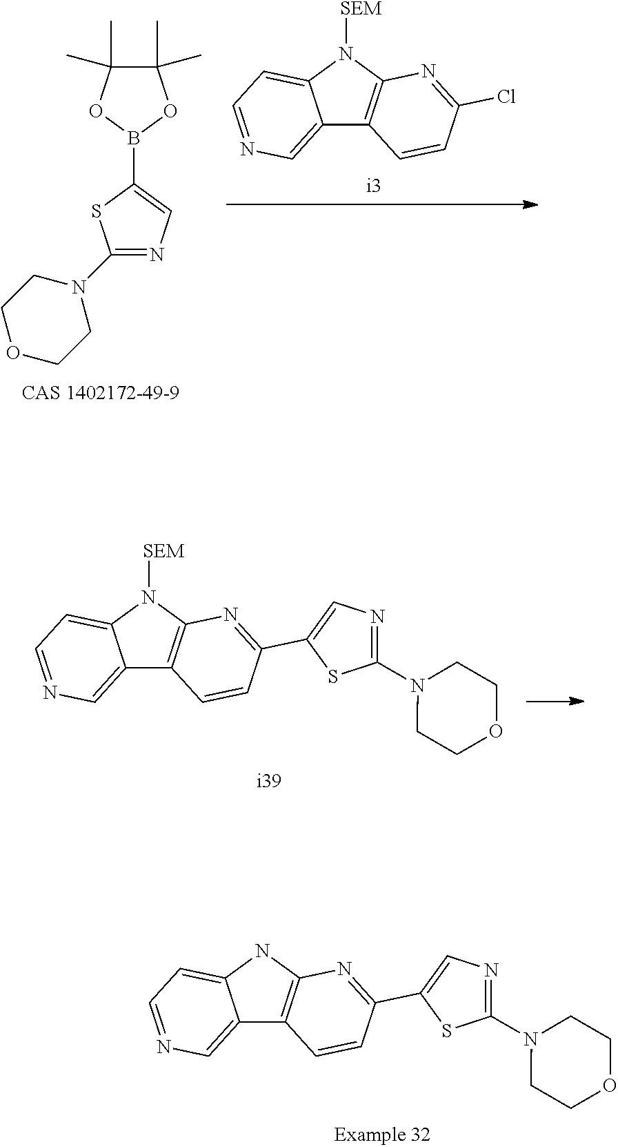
C12=CN=CC=C1N([SEM])C1=C2C=CC(Cl)=N1.C1(N2CCOCC2)=NC=C(B2OC(C)(C)C(C)(C)O2)S1.C12=CN=CC=C1N([SEM])C1=C2C=CC(C2=CN=C(N3CCOCC3)S2)=N1.C12=CN=CC=C1NC1=C2C=CC(C2=CN=C(N3CCOCC3)S2)=N1
